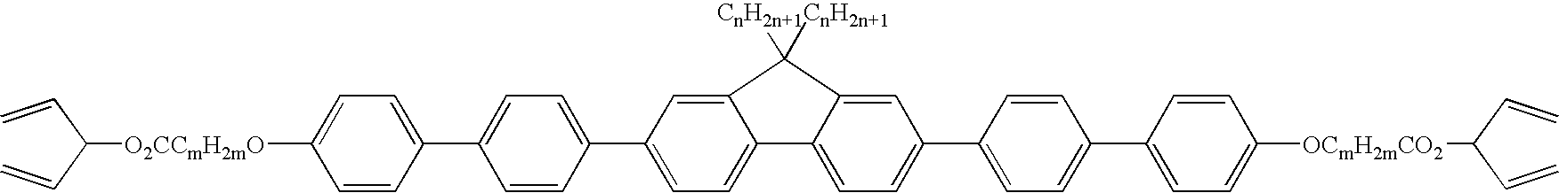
[O2CCmH2mO](C1=CC=C(C2=CC=C(C3=CC=C4C(=C3)C([CnH2n+1])([CnH2n+1])C3=CC(C5=CC=C(C6=CC=C([OCmH2mCO2]C(C=C)C=C)C=C6)C=C5)=CC=C43)C=C2)C=C1)C(C=C)C=C
